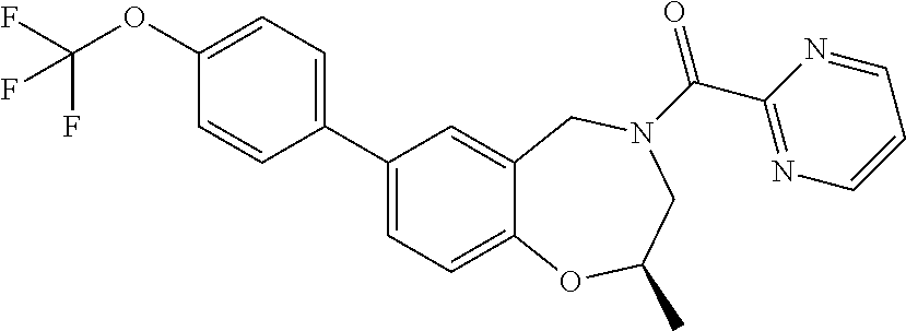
C1(C2=CC=C(OC(F)(F)F)C=C2)=CC=C2C(=C1)CN(C(C1=NC=CC=N1)=O)CC(C)O2
